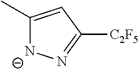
C1(C)=CC([C2F5])=N[N-]1
